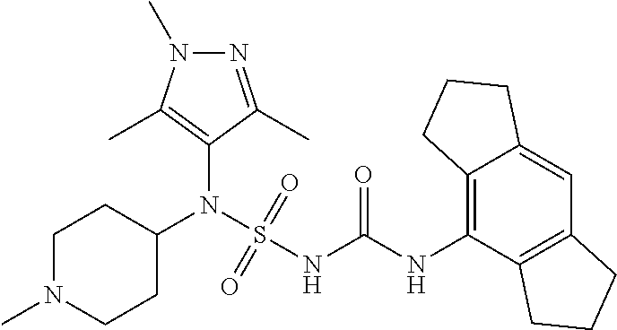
C1(N(S(NC(NC2=C3C(=CC4=C2CCC4)CCC3)=O)(=O)=O)C2CCN(C)CC2)=C(C)N(C)N=C1C
